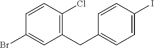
C1=CC(Cl)=C(CC2=CC=C(I)C=C2)C=C1Br
